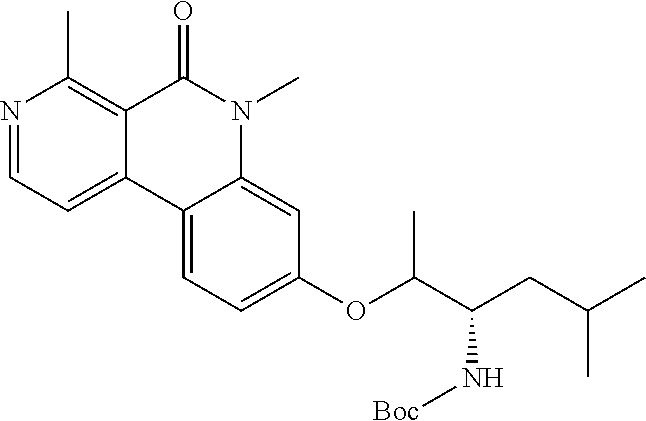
N1=CC=C2C(=C1C)C(=O)N(C)C1=CC(OC(C(CC(C)C)N[Boc])C)=CC=C21
